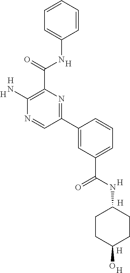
[H].C1(N)=C(C(NC2=CC=CC=C2)=O)N=C(C2=CC(C(=O)NC3CCC(O)CC3)=CC=C2)C=N1.[H].[H].[H].[H].[H].[H]
